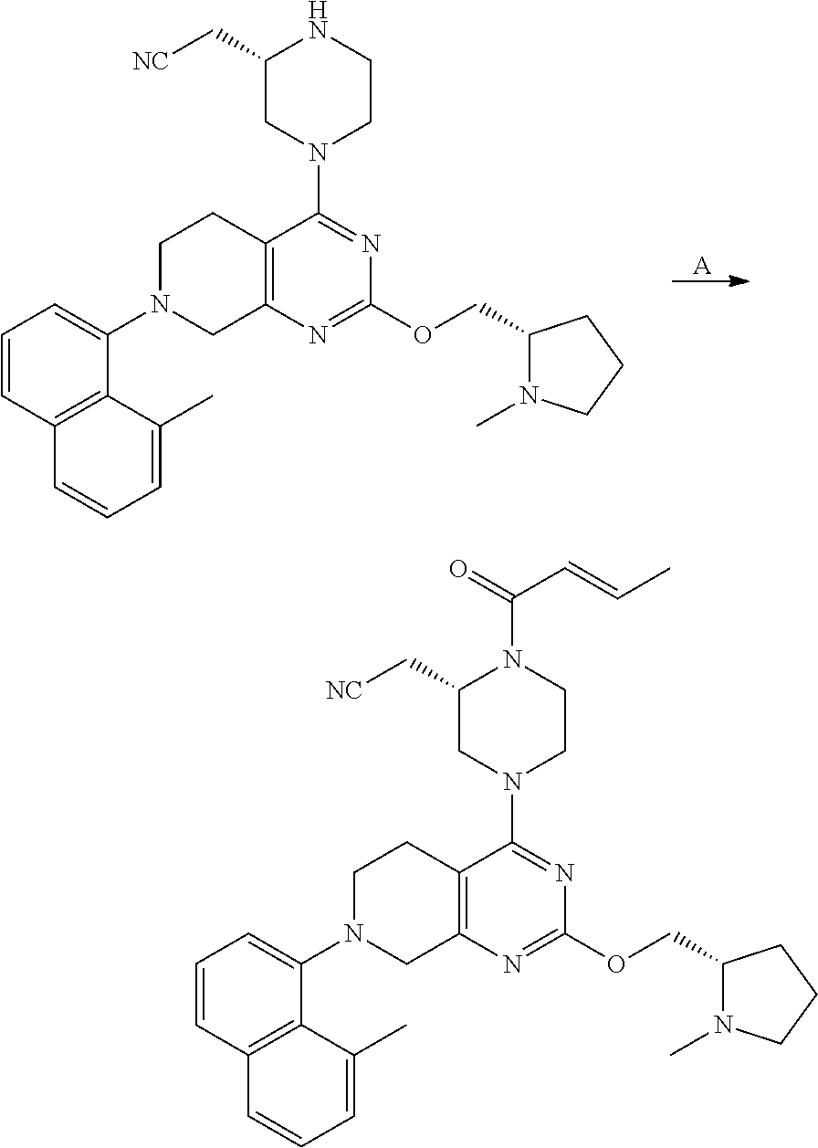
C12=C(N=C(OCC3N(C)CCC3)N=C1N1CCNC(C[NC])C1)CN(C1=CC=CC3=C1C(C)=CC=C3)CC2.[A].C12=C(N=C(OCC3N(C)CCC3)N=C1N1CCN(C(=O)C=CC)C(C[NC])C1)CN(C1=CC=CC3=C1C(C)=CC=C3)CC2
